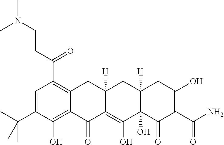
C1=C(C(C)(C)C)C(O)=C2C(=C1C(=O)CCN(C)C)CC1([H])C(=C(O)C3(O)C([H])(C1)CC(O)=C(C(N)=O)C3=O)C2=O
